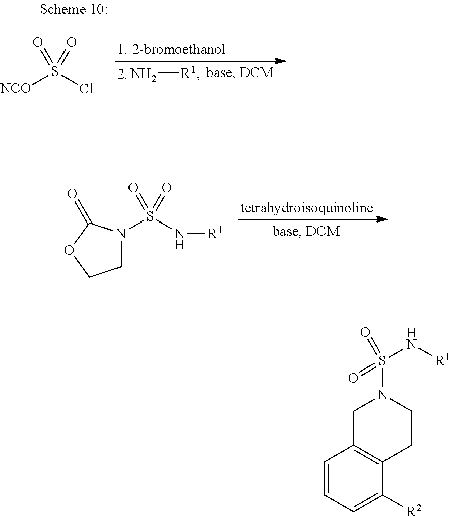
C1=CC=C([R2])C2=C1CN(S(=O)(=O)N[R1])CC2.S(N[R1])(=O)(=O)N1CCOC1=O.N[R1].[NCO]S(Cl)(=O)=O
